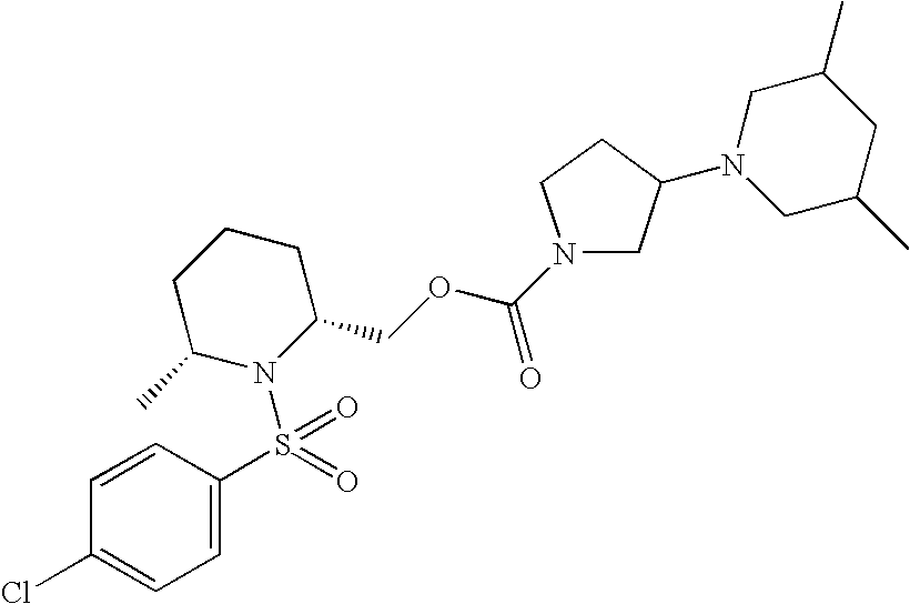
C1=C(S(=O)(=O)N2C(COC(N3CC(N4CC(C)CC(C)C4)CC3)=O)CCCC2C)C=CC(Cl)=C1
